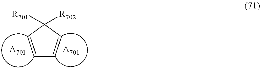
C1=CC([R702])([R701])C=C1.[A701].[A701]
